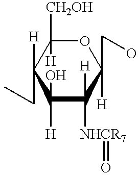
C1([H])(O)C([H])([NHCR7]=O)C(CO)([H])OC([CH2OH])([H])C1([H])CC
